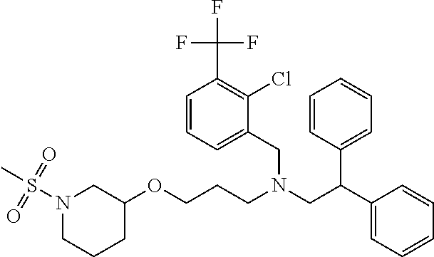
CS(N1CCCC(OCCCN(CC(C2=CC=CC=C2)C2=CC=CC=C2)CC2=CC=CC(C(F)(F)F)=C2Cl)C1)(=O)=O
